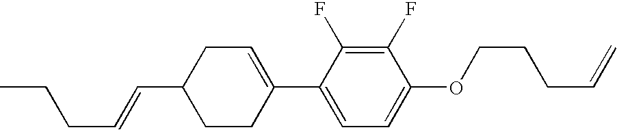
C1(F)=C(F)C(C2=CCC(C=CCCC)CC2)=CC=C1OCCCC=C
